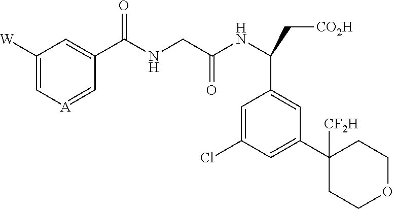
C1([W])=C[A]=CC(C(NCC(NC(C[CO2H])C2=CC(C3([CF2H])CCOCC3)=CC(Cl)=C2)=O)=O)=C1
